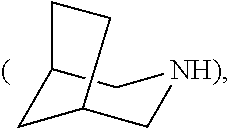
C12CC(C[NH)]C1)CC2
